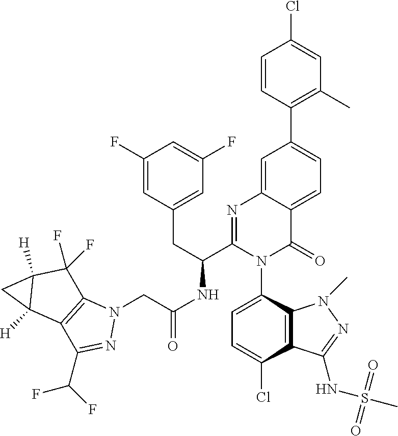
C1=C(Cl)C2=C(C(N3C(=O)C4=CC=C(C5=C(C)C=C(Cl)C=C5)C=C4N=C3C(CC3=CC(F)=CC(F)=C3)NC(CN3C4=C(C(C(F)F)=N3)C3([H])C([H])(C4(F)F)C3)=O)=C1)N(C)N=C2NS(C)(=O)=O
